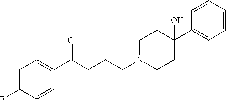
C1=C(F)C=CC(C(CCCN2CCC(C3=CC=CC=C3)(O)CC2)=O)=C1
